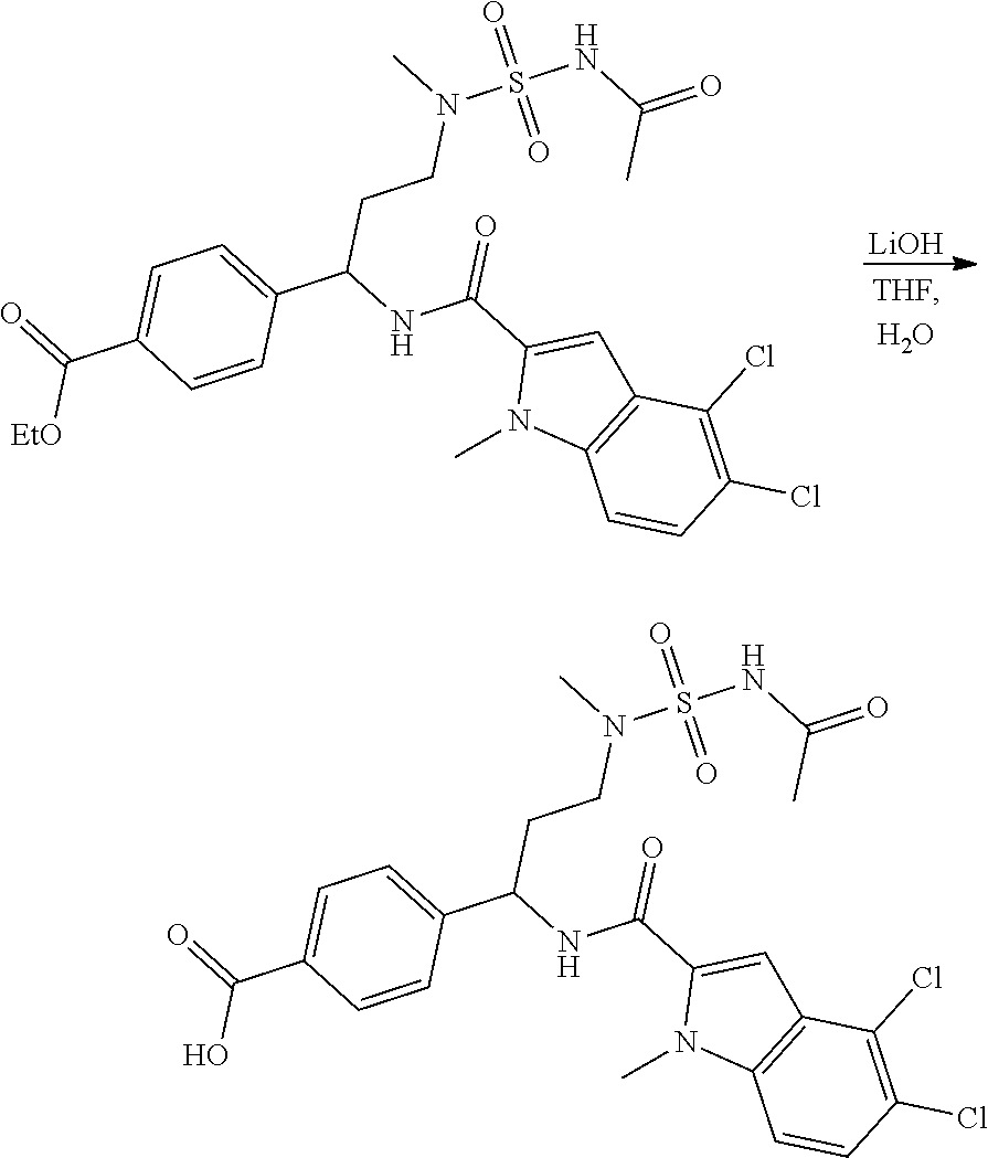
[LiOH].C12=C(N(C)C(C(NC(C3=CC=C(C(=O)[EtO])C=C3)CCN(S(NC(=O)C)(=O)=O)C)=O)=C1)C=CC(Cl)=C2Cl.C12=C(N(C)C(C(NC(C3=CC=C(C(=O)O)C=C3)CCN(S(NC(=O)C)(=O)=O)C)=O)=C1)C=CC(Cl)=C2Cl
